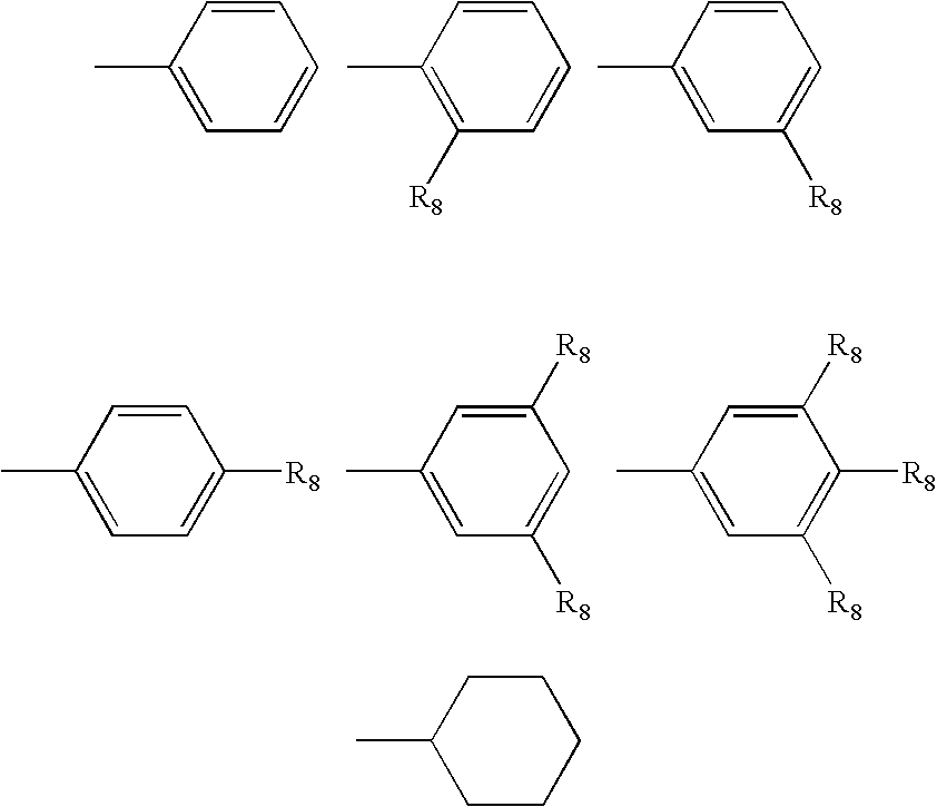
C1=CC(C)=CC=C1.C1=CC(C)=C([R8])C=C1.C1=CC(C)=CC([R8])=C1.C1=CC(C)=CC=C1[R8].C1([R8])=CC(C)=CC([R8])=C1.C1([R8])=CC(C)=CC([R8])=C1[R8].C1CC(C)CCC1
